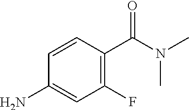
C1(N)=CC(F)=C(C(N(C)C)=O)C=C1
